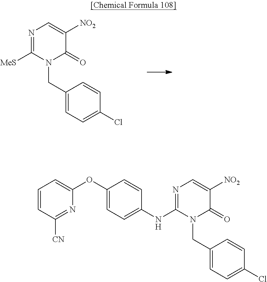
N1=C([MeS])N(CC2=CC=C(Cl)C=C2)C(=O)C([NO2])=C1.N1=C(NC2=CC=C(OC3=CC=CC([CN])=N3)C=C2)N(CC2=CC=C(Cl)C=C2)C(=O)C([NO2])=C1
